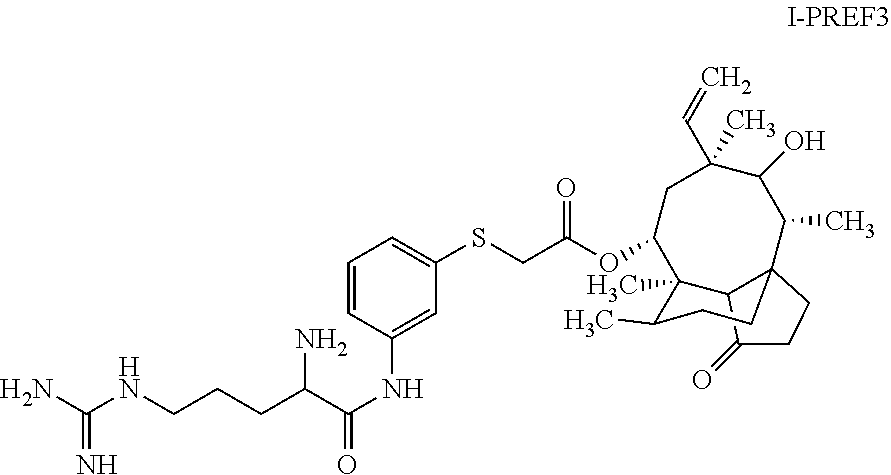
C1(SCC(OC2CC(C)(C=C)C(O)C(C)C34C(C2(C)C(C)CC3)C(=O)CC4)=O)=CC=CC(NC(=O)C(N)CCCNC(N)=N)=C1
